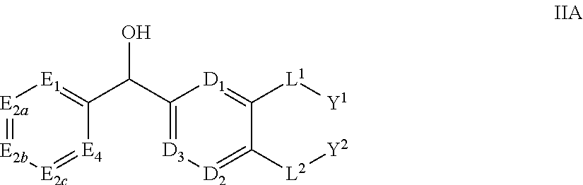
[E2a]1=[E2b][E2c]=[E4]C(C(C2=[D3][D2]=C([L2][Y2])C([L1][Y1])=[D1]2)O)=[E1]1
